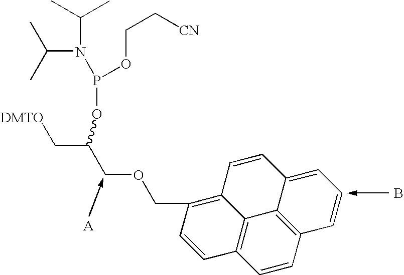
C(N(P(OCC[CN])OC(C[DMTO])COCC1=C2C=CC3=CC=CC4=C3C2=C(C=C1)C=C4)C(C)C)(C)C.B
